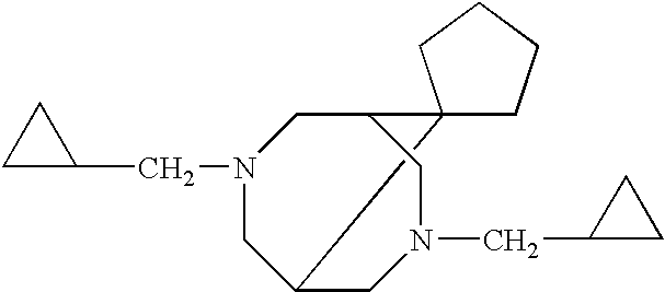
C12C3(C(CN(CC4CC4)C1)CN(CC1CC1)C2)CCCC3
